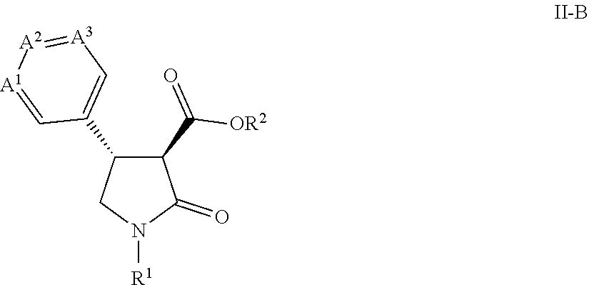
C1(C(=O)[OR2])C(C2=C[A3]=[A2][A1]=C2)CN([R1])C1=O
